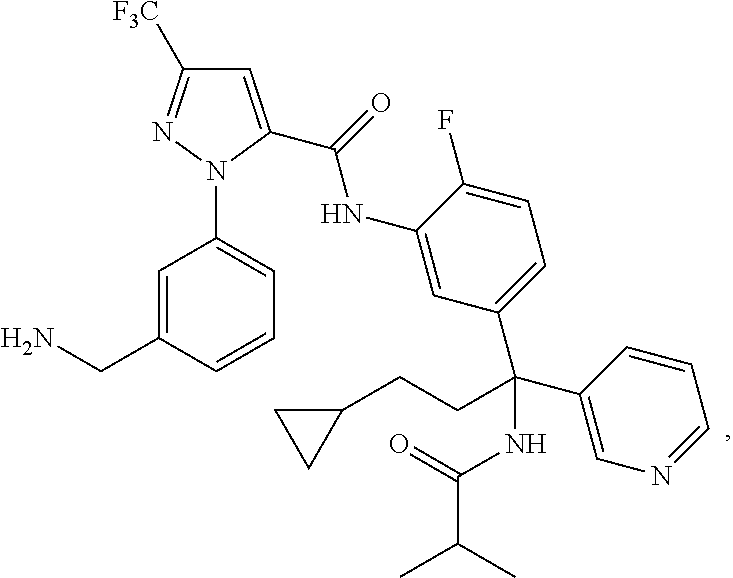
C1=C(C(NC2=CC(C(CCC3CC3)(C3=CN=CC=C3)NC(C(C)C)=O)=CC=C2F)=O)N(C2=CC=CC(CN)=C2)N=C1[F3C]
